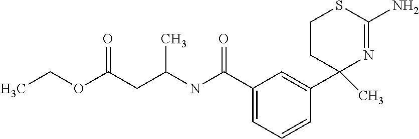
C1(C(=O)NC(CC(OCC)=O)C)=CC=CC(C2(C)N=C(N)SCC2)=C1
